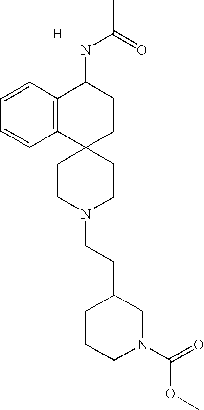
[H].C1CN(CCC2CCCN(C(=O)OC)C2)CCC12CCC(NC(C)=O)C1=C2C=CC=C1
